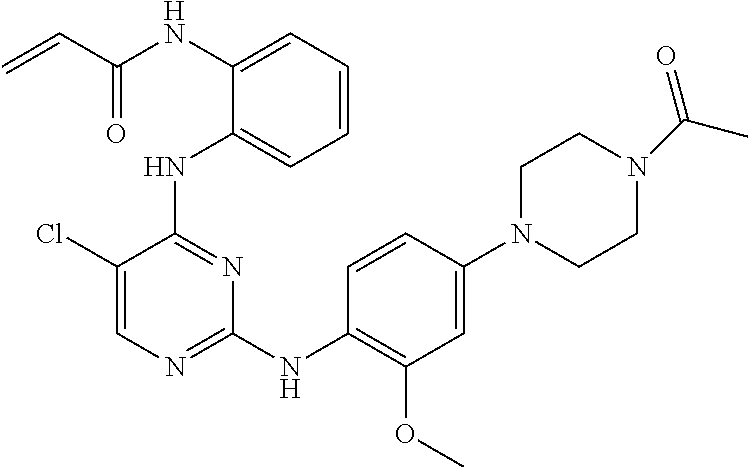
N(C1=CC=CC=C1NC1=NC(NC2=C(OC)C=C(N3CCN(C(=O)C)CC3)C=C2)=NC=C1Cl)C(C=C)=O
